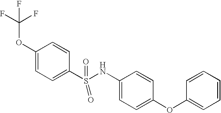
C1(OC(F)(F)F)=CC=C(S(NC2=CC=C(OC3=CC=CC=C3)C=C2)(=O)=O)C=C1
